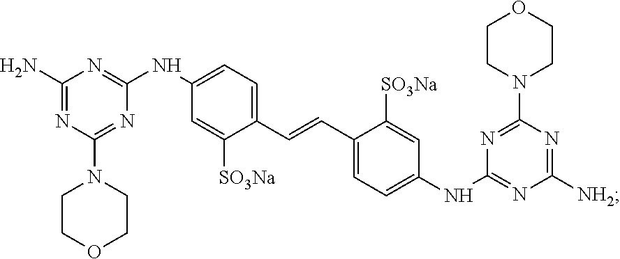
NC1=NC(N2CCOCC2)=NC(NC2=CC=C(C=CC3=CC=C(NC4=NC([NH2])=NC(N5CCOCC5)=N4)C=C3[SO3Na])C([SO3Na])=C2)=N1
